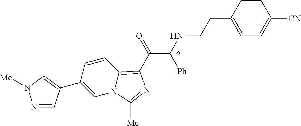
C1(C2=CN([Me])N=C2)=CN2C(=C(C(=O)C(NCCC3=CC=C([CN])C=C3)[Ph])N=C2[Me])C=C1
